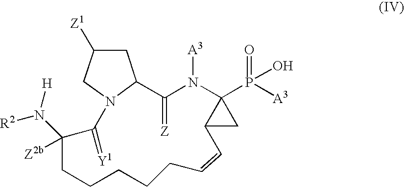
O=P(O)([A3])C12N([A3])C(=[Z])C3CC([Z1])CN3C(=[Y1])C([Z2b])(N([H])[R2])CCCCCC=CC1C2
